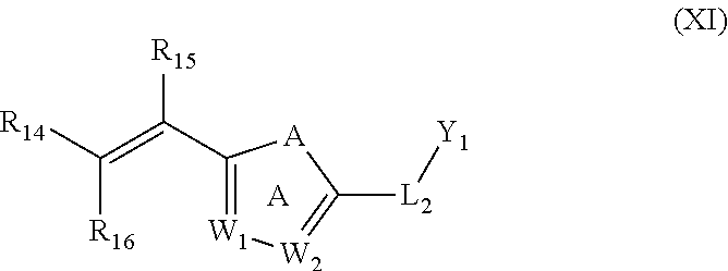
C1(C(=C([R14])[R16])[R15])=[W1][W2]=C([L2][Y1])[A]1.[A]
